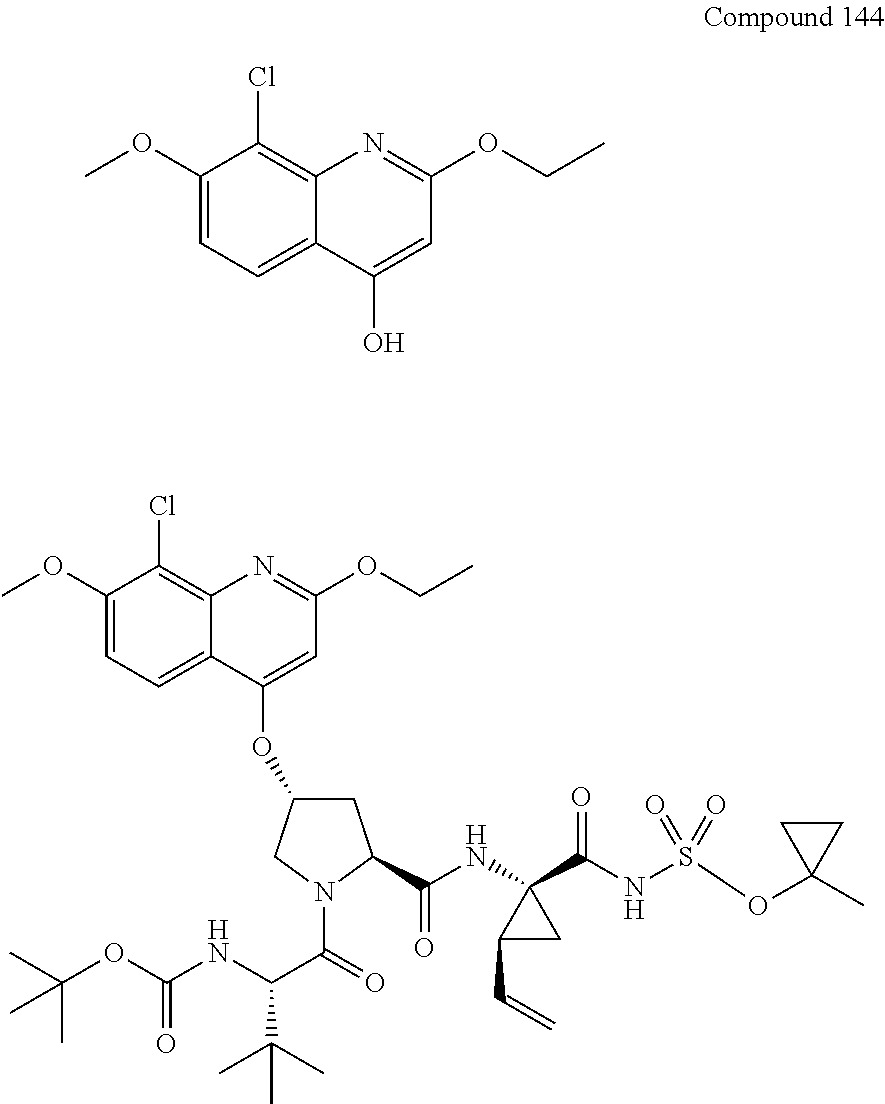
C1(OC)=CC=C2C(=C1Cl)N=C(OCC)C=C2O.C1(OC)=CC=C2C(=C1Cl)N=C(OCC)C=C2OC1CC(C(NC2(C(NS(OC3(C)CC3)(=O)=O)=O)CC2C=C)=O)N(C(C(NC(=O)OC(C)(C)C)C(C)(C)C)=O)C1
